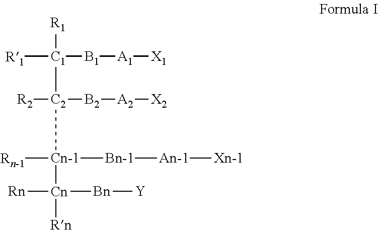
[R1][C1]([B1][A1][X1])([R1])[C2]([R2])([B2][A2][X2])[Cn-1]([Bn-1][An-1][Xn-1])([Rn-1])[Cn]([Rn])([Bn][Y])[Rn]
